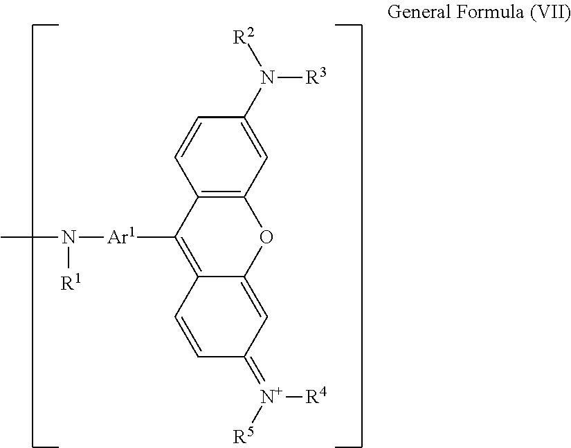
C12=C(C([Ar1]N(C)[R1])=C3C(=CC(=[N+]([R5])[R4])C=C3)O1)C=CC(N([R2])[R3])=C2
